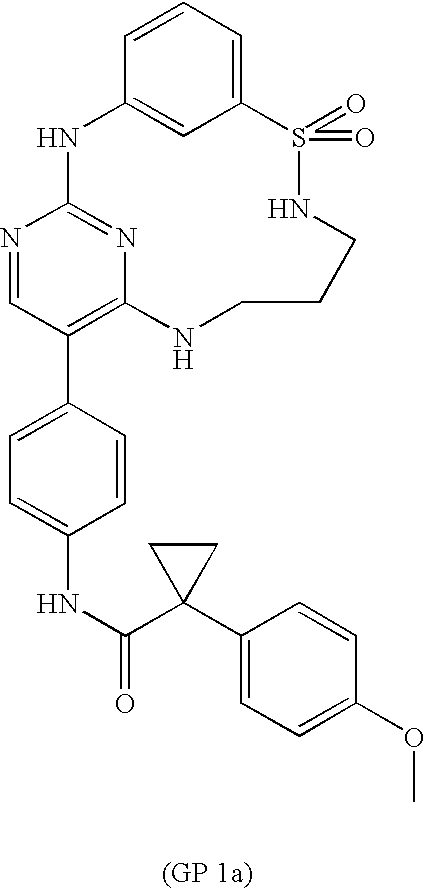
C12=CC=CC(=C1)NC1=NC(=C(C3=CC=C(NC(=O)C4(C5=CC=C(OC)C=C5)CC4)C=C3)C=N1)NCCCNS2(=O)=O
